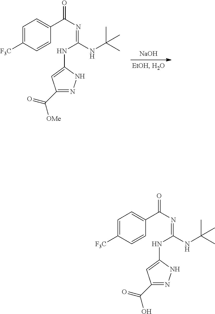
C1=C([F3C])C=CC(C(N=C(NC(C)(C)C)NC2=CC(C([OMe])=O)=NN2)=O)=C1.[NaOH].C1=C([F3C])C=CC(C(N=C(NC(C)(C)C)NC2=CC(C(=O)O)=NN2)=O)=C1
